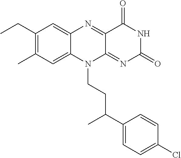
C1(CC)=C(C)C=C2C(=C1)N=C1C(=NC(=O)NC1=O)N2CCC(C1=CC=C(Cl)C=C1)C
